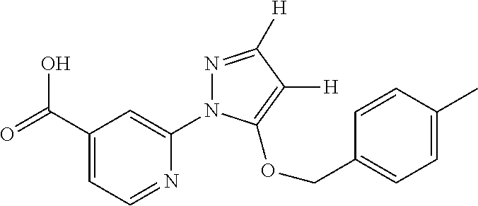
OC(C1=CC=NC(N2N=C([H])C([H])=C2OCC2=CC=C(C)C=C2)=C1)=O
